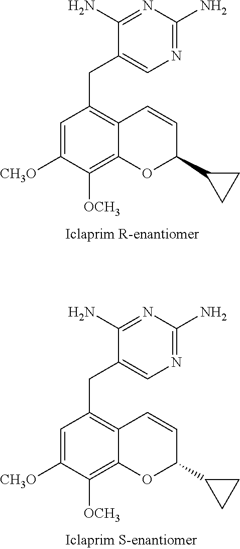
C1(N)=NC(N)=NC=C1CC1=C2C(=C([OCH3])C([CH3O])=C1)OC(C1CC1)C=C2.C1(N)=NC(N)=NC=C1CC1=C2C(=C([OCH3])C([CH3O])=C1)OC(C1CC1)C=C2
